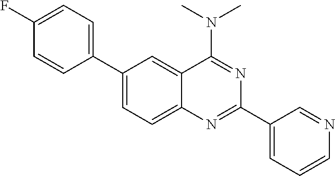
C1(C2=CC=C(F)C=C2)=CC=C2C(=C1)C(N(C)C)=NC(C1=CC=CN=C1)=N2
